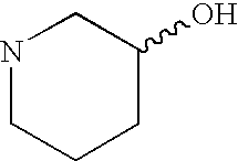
N1CCCC(O)C1
